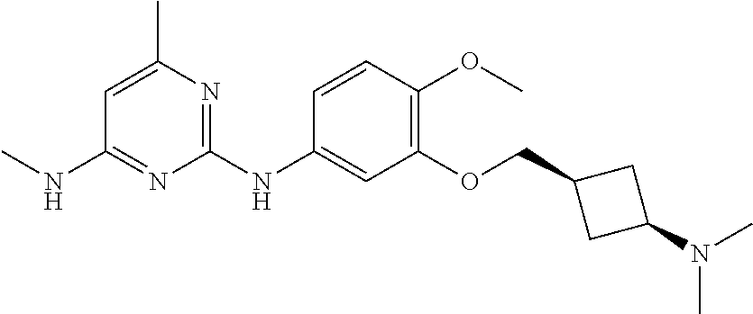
C1=C(C)N=C(NC2=CC(OCC3CC(N(C)C)C3)=C(OC)C=C2)N=C1NC
